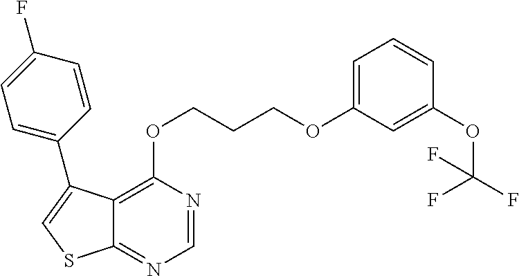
C1=NC(OCCCOC2=CC=CC(OC(F)(F)F)=C2)=C2C(=N1)SC=C2C1=CC=C(F)C=C1
